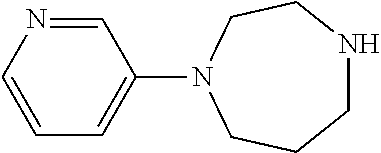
C1=CN=CC(N2CCCNCC2)=C1
